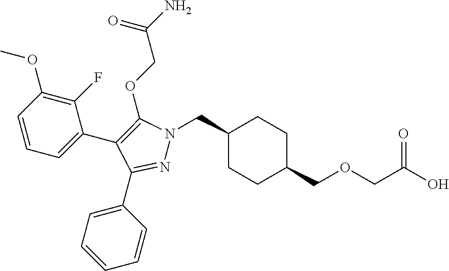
C1(CN2N=C(C3=CC=CC=C3)C(C3=CC=CC(OC)=C3F)=C2OCC(N)=O)CCC(COCC(O)=O)CC1
